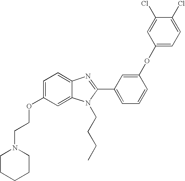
C1=C(OCCN2CCCCC2)C=C2C(=C1)N=C(C1=CC=CC(OC3=CC=C(Cl)C(Cl)=C3)=C1)N2CCCC
